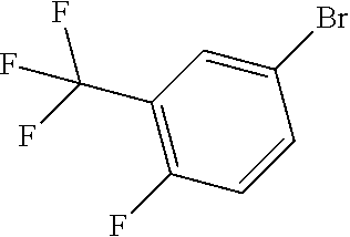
C1(Br)=CC(C(F)(F)F)=C(F)C=C1
